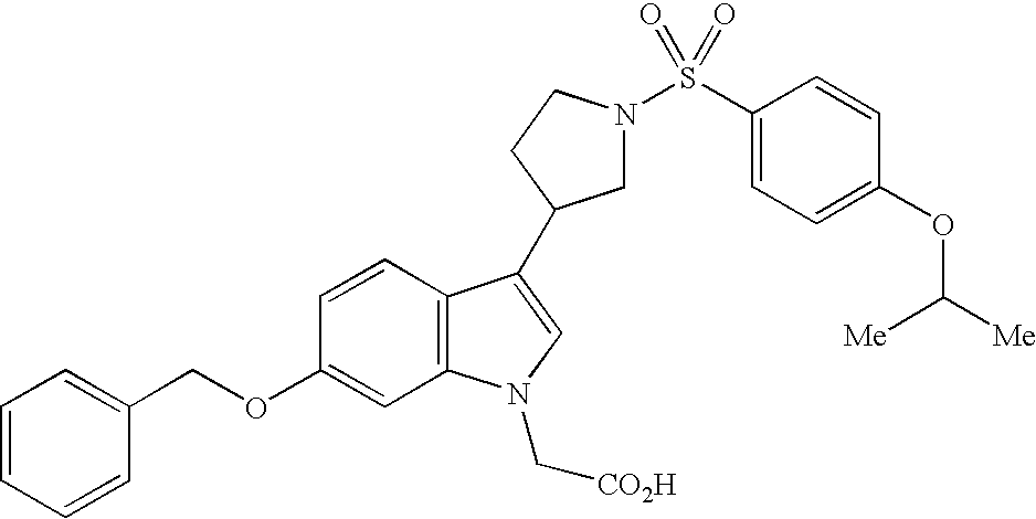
C1N(S(C2=CC=C(OC([Me])[Me])C=C2)(=O)=O)CCC1C1=CN(C[CO2H])C2=C1C=CC(OCC1=CC=CC=C1)=C2
